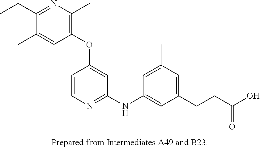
C1(OC2=CC(NC3=CC(CCC(O)=O)=CC(C)=C3)=NC=C2)=C(C)N=C(CC)C(C)=C1
